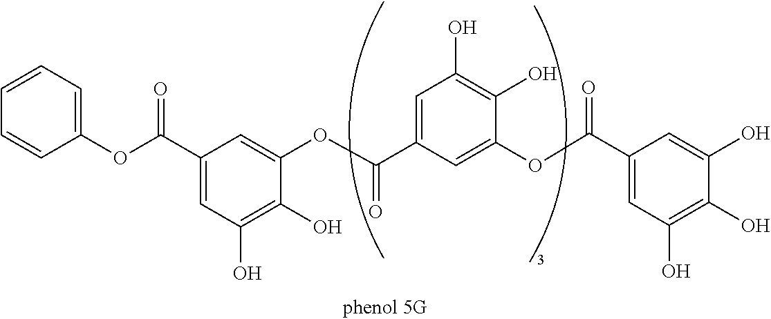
C1(C(OC2=CC=CC=C2)=O)=CC(O)=C(O)C(OC(C2=CC(O)=C(O)C(OC(C3=CC(O)=C(O)C(O)=C3)=O)=C2)=O)=C1
